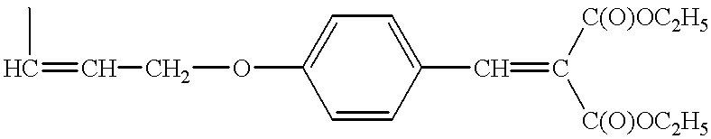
C(COC1=CC=C(C=C([C(O)OC2H5])[C(O)OC2H5])C=C1)=CC
